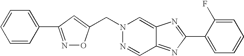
C(N1N=CC2=NC(C3=CC=CC=C3F)=NC2=C1)C1=CC(C2=CC=CC=C2)=NO1
